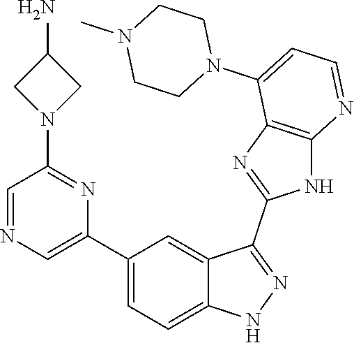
C1(C2=CC=C3C(=C2)C(C2=NC4=C(N2)N=CC=C4N2CCN(C)CC2)=NN3)=CN=CC(N2CC(N)C2)=N1
